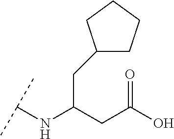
C(C(CC(O)=O)NC(C)C)C1CCCC1
